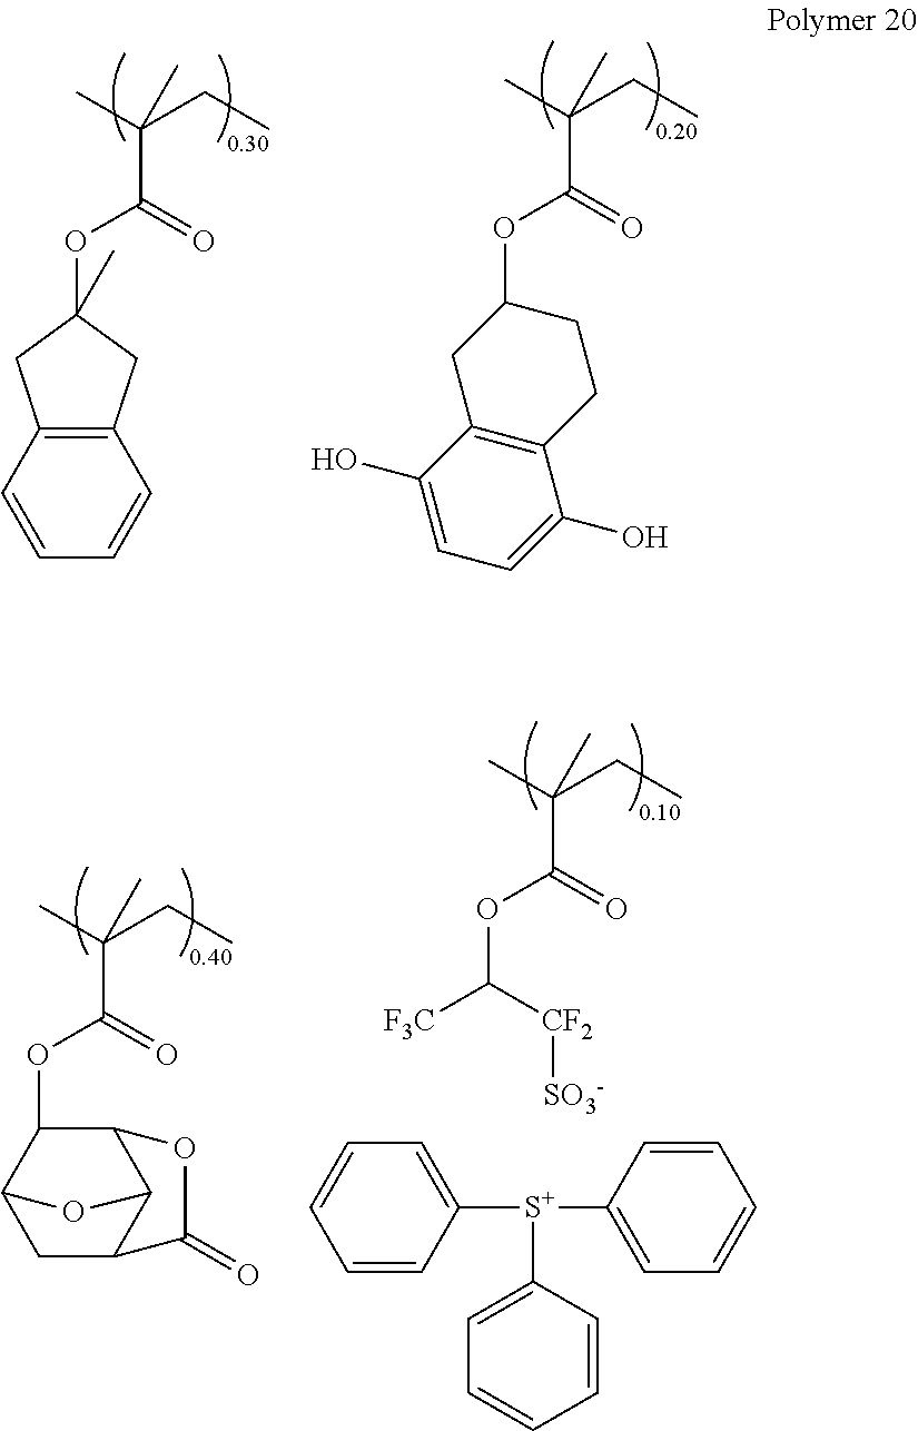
C12=C(C=CC=C1)CC(OC(C(C)(CC)C)=O)(C)C2.C1(OC(C(C)(CC)C)=O)CC2=C(CC1)C(O)=CC=C2O.C1(OC(C(C)(CC)C)=O)C2CC3C(C1OC3=O)O2.C(OC(C(C)(CC)C)=O)([F3C])[CF2][SO3-].C1([S+](C2=CC=CC=C2)C2=CC=CC=C2)=CC=CC=C1
